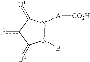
N1(B)N([A][CO2H])C(=[U1])c([J1])C1=[U2]
